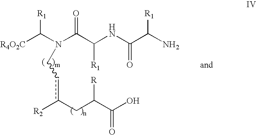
C(N(C(C(NC(C(N)[R1])=O)[R1])=O)Ccc(CC(C(O)=O)[R])[R2])([R4O2C])[R1]
